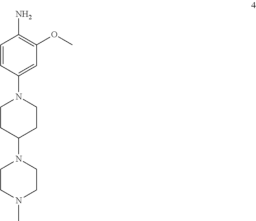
NC1=C(OC)C=C(N2CCC(N3CCN(C)CC3)CC2)C=C1
